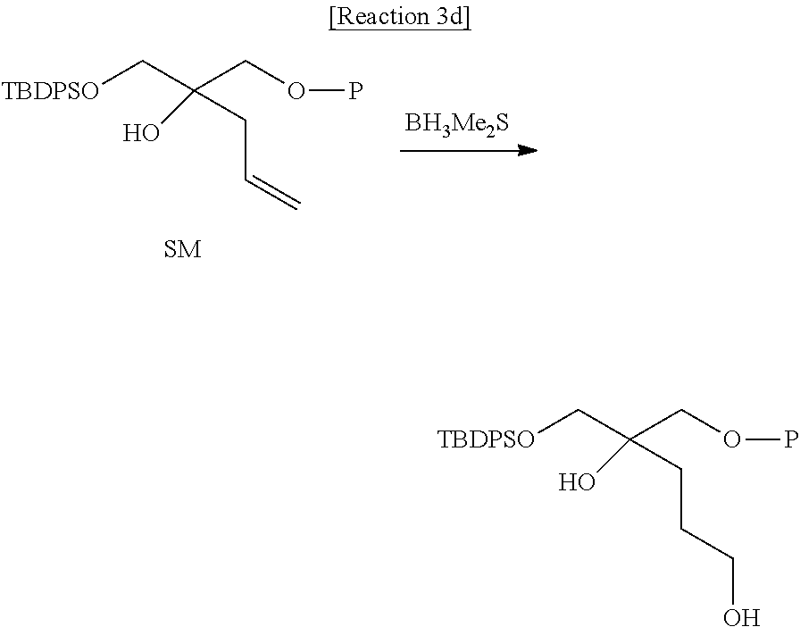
[TBDPSO]CC(COP)(O)CC=C.[TBDPSO]CC(COP)(O)CCCO
